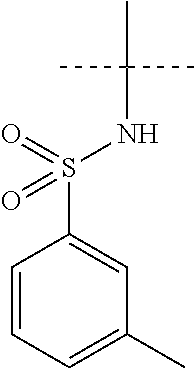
C1=CC=C(C)C=C1S(=O)(=O)NC(C)(C)C
